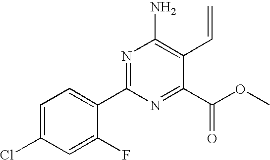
C1=C(Cl)C=C(F)C(C2=NC(N)=C(C=C)C(C(OC)=O)=N2)=C1
